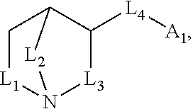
[L1]1N2[L3]C([L4][A1])C(C1)[L2]2
